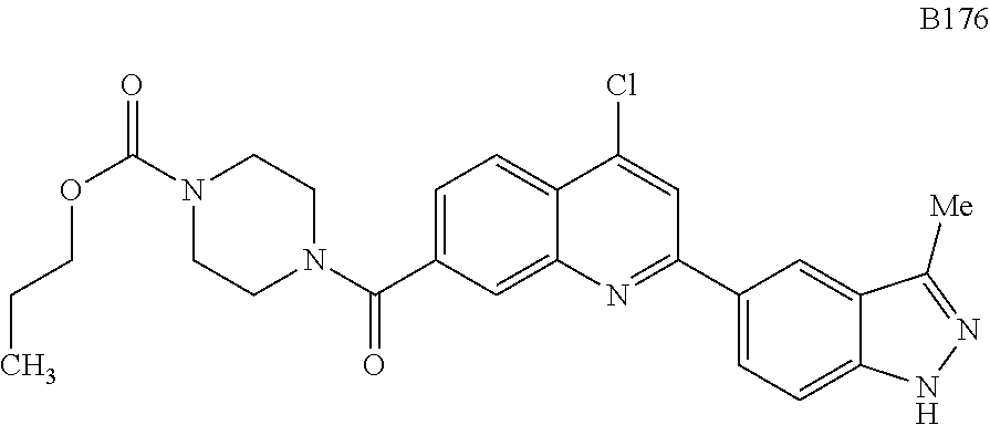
C1=C(C(N2CCN(C(=O)OCCC)CC2)=O)C=C2C(=C1)C(Cl)=CC(C1=CC=C3C(=C1)C([Me])=NN3)=N2
